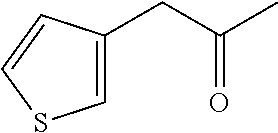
C1=C(CC(C)=O)C=CS1
